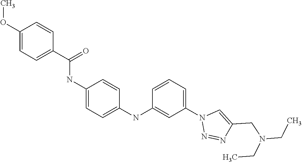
N(C1=CC=C(NC2=CC(N3N=NC(CN(CC)CC)=C3)=CC=C2)C=C1)C(C1=CC=C(OC)C=C1)=O
